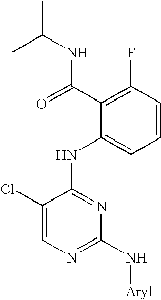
CC(NC(C1=C(F)C=CC=C1NC1=NC(N[Aryl])=NC=C1Cl)=O)C
